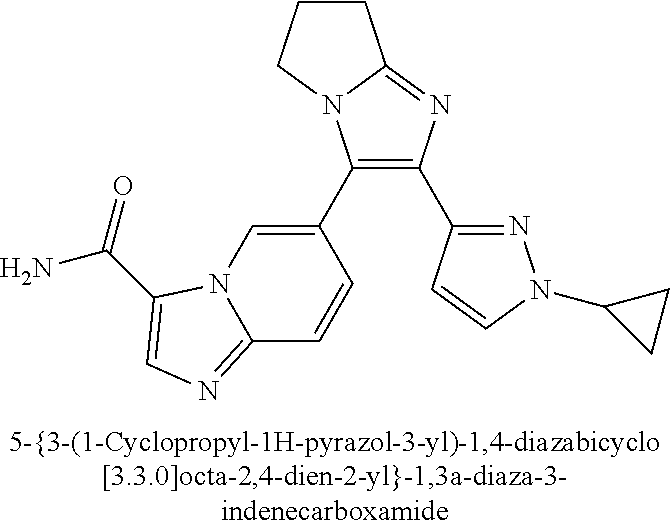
C1(C2=CN3C(=NC=C3C(N)=O)C=C2)=C(C2=NN(C3CC3)C=C2)N=C2N1CCC2
